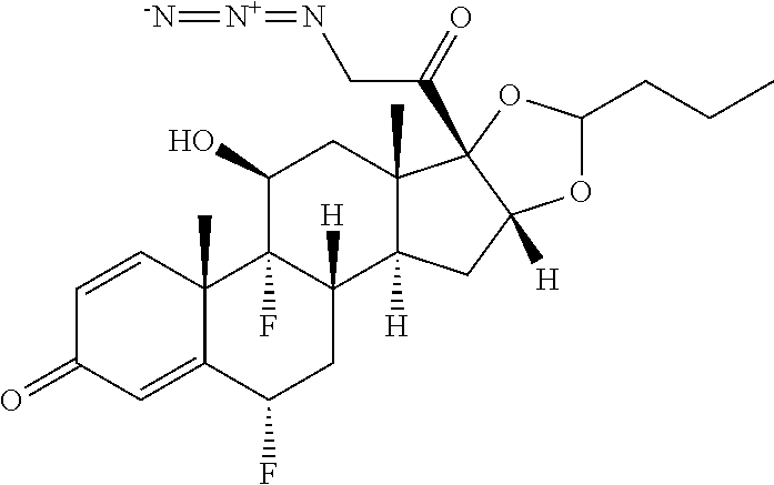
C1=CC2(C)C(=CC1=O)C(F)CC1([H])C2(F)C(O)CC2(C)C1([H])CC1([H])C2(C(=O)CN=[N+]=[-N])OC(CCC)O1
